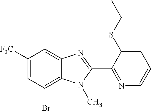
C1([F3C])=CC(Br)=C2C(=C1)N=C(C1=NC=CC=C1SCC)N2C
